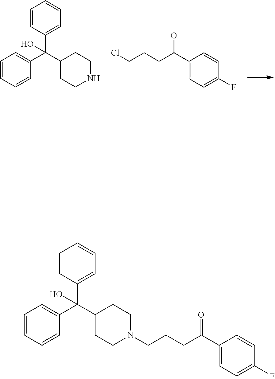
C1=CC(C(C2CCNCC2)(C2=CC=CC=C2)O)=CC=C1.ClCCCC(C1=CC=C(F)C=C1)=O.C1=CC(C(C2CCN(CCCC(C3=CC=C(F)C=C3)=O)CC2)(C2=CC=CC=C2)O)=CC=C1
